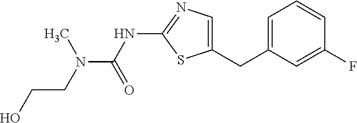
C1=C(CC2=CN=C(NC(=O)N(C)CCO)S2)C=C(F)C=C1
